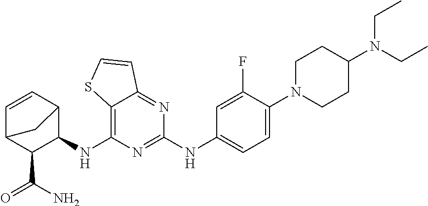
C12=C(NC3C4C=CC(C3C(N)=O)C4)N=C(NC3=CC=C(N4CCC(N(CC)CC)CC4)C(F)=C3)N=C1C=CS2
